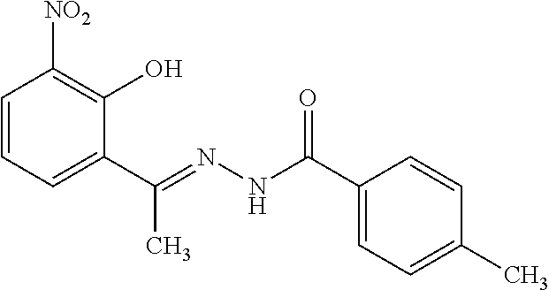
C1=CC=C(C(C)=NNC(=O)C2=CC=C(C)C=C2)C(O)=C1[NO2]
